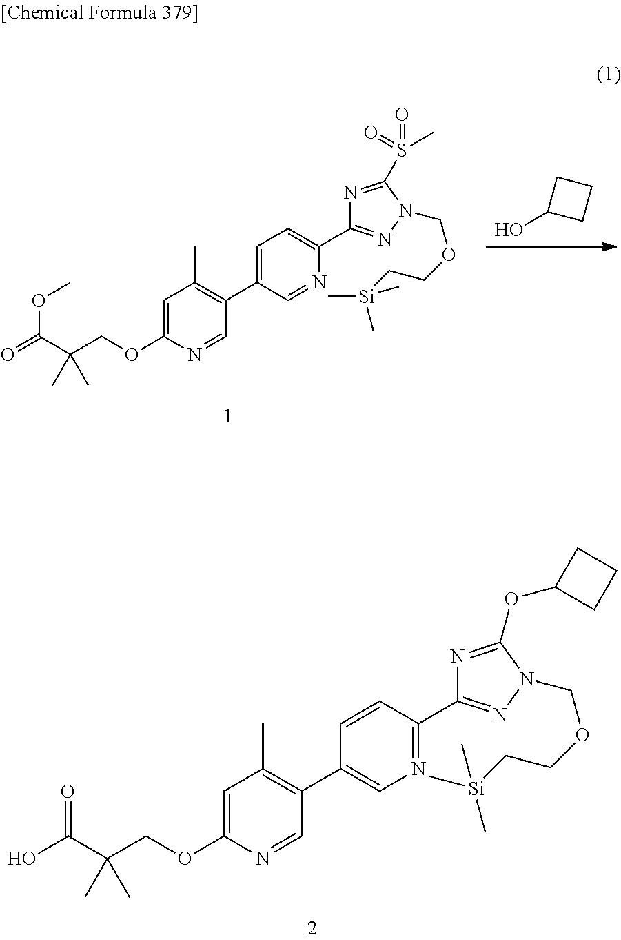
C1=C(OCC(C(O)=O)(C)C)N=CC(C2=CN=C(C3=NN(COCC[Si](C)(C)C)C(OC4CCC4)=N3)C=C2)=C1C.OC1CCC1.C1=C(OCC(C(OC)=O)(C)C)N=CC(C2=CC=C(C3=NN(COCC[Si](C)(C)C)C(S(=O)(C)=O)=N3)N=C2)=C1C
